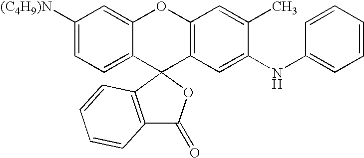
C1([(C4H9)N])=CC=C2C(=C1)OC1=C(C23C2=C(C(=O)O3)C=CC=C2)C=C(NC2=CC=CC=C2)C(C)=C1
